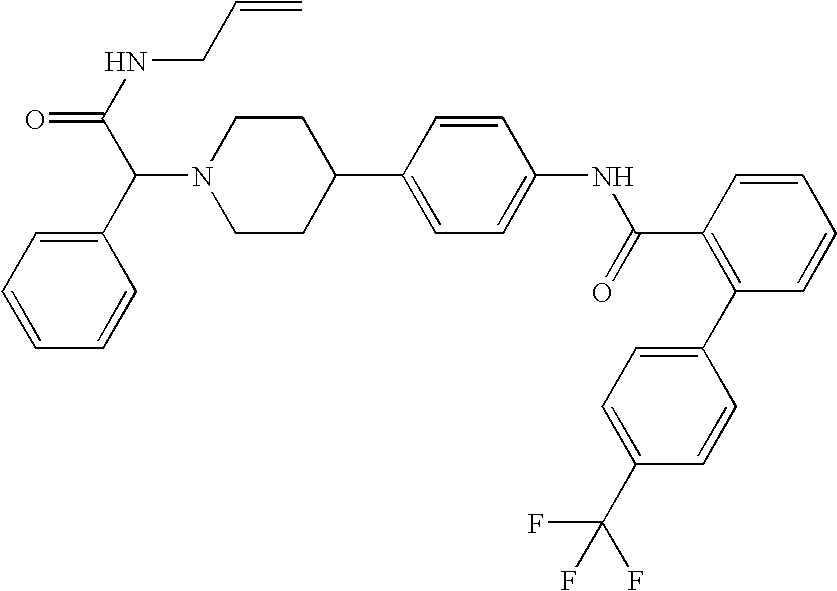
C1(C2=CC=C(NC(C3=C(C4=CC=C(C(F)(F)F)C=C4)C=CC=C3)=O)C=C2)CCN(C(C(=O)NCC=C)C2=CC=CC=C2)CC1
